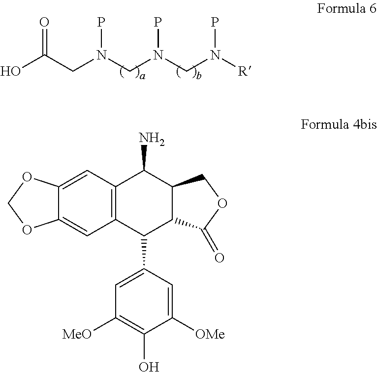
C(N(CN(CN([R])P)P)P)C(O)=O.C1=C2C(=CC3=C1C(N)C1C(C3C3=CC([MeO])=C(O)C([OMe])=C3)C(=O)OC1)OCO2
